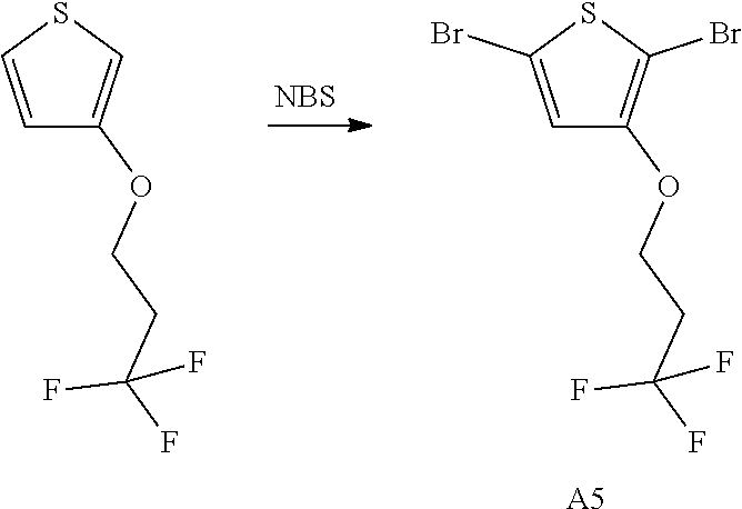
C1=CSC=C1OCCC(F)(F)F.[NBS].C1=C(Br)SC(Br)=C1OCCC(F)(F)F.[A5]
